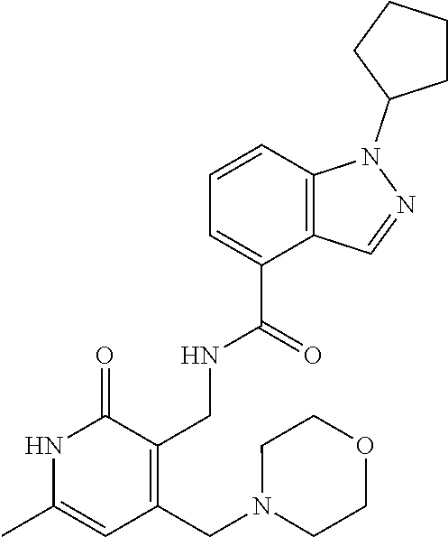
C12=C(C=CC=C1C(=O)NCC1=C(CN3CCOCC3)C=C(C)NC1=O)N(C1CCCC1)N=C2
